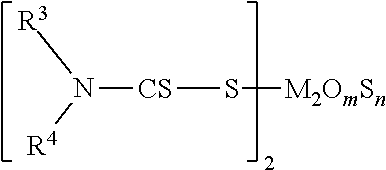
[CS](S[M2OmSn])N([R3])[R4]
